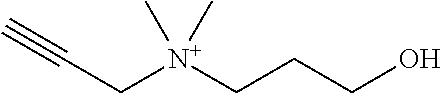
C([N+](CCCO)(C)C)C#C
